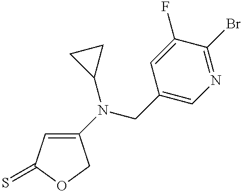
C1(N(C2CC2)CC2=CN=C(Br)C(F)=C2)=CC(=S)OC1
